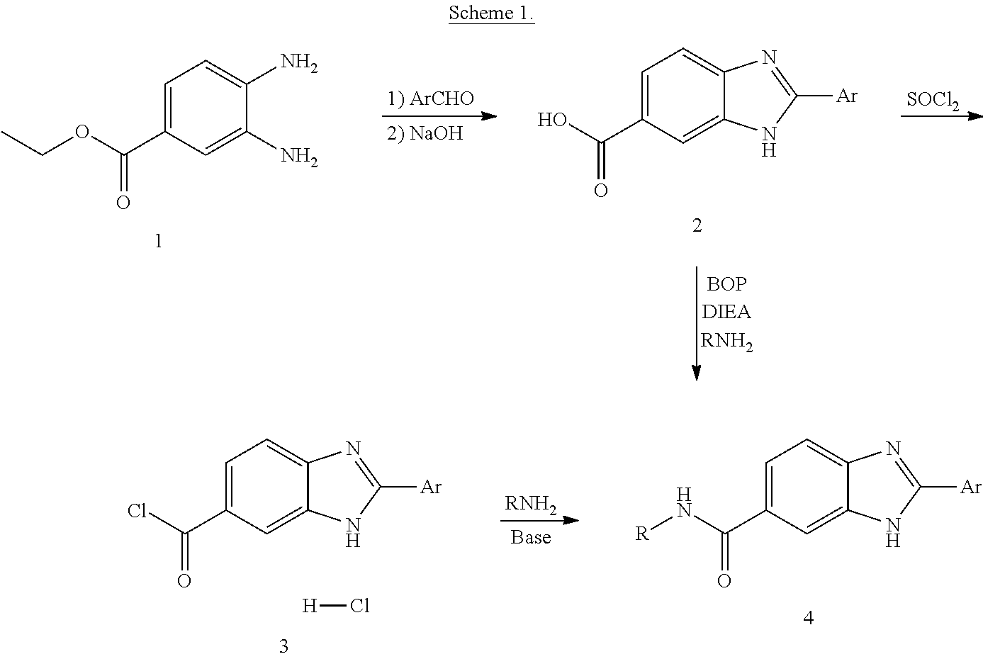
[SOCl2].C1=C(C(=O)O)C=C2C(=C1)N=C([Ar])N2.C1=C(C(=O)OCC)C=C(N)C(N)=C1.C1=C(C(=O)N[R])C=C2C(=C1)N=C([Ar])N2.[RNH2].C1=C(C(=O)Cl)C=C2C(=C1)N=C([Ar])N2.[H]Cl
